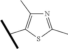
N1=C(C)SC(C(C)C)=C1C
